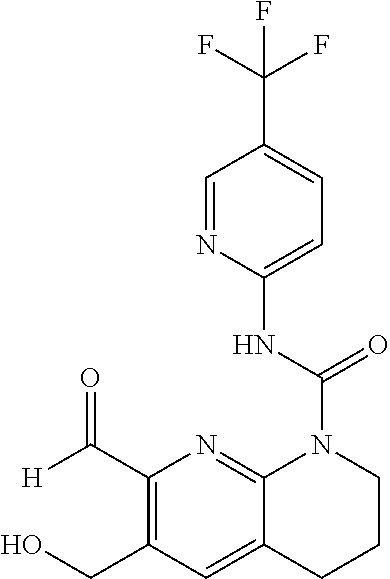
C1(C(F)(F)F)=CC=C(NC(=O)N2C3=NC(C([H])=O)=C(CO)C=C3CCC2)N=C1
